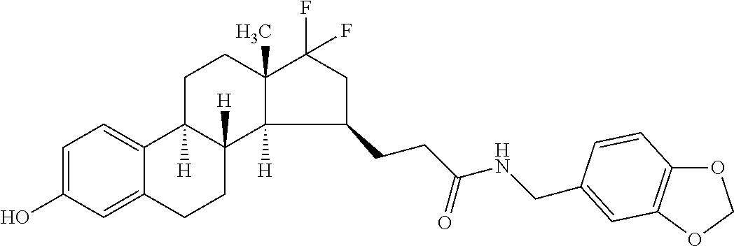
C1=C(O)C=C2C(=C1)C1([H])C([H])(CC2)C2([H])C(C)(CC1)C(F)(F)CC2CCC(=O)NCC1=CC2=C(OCO2)C=C1
